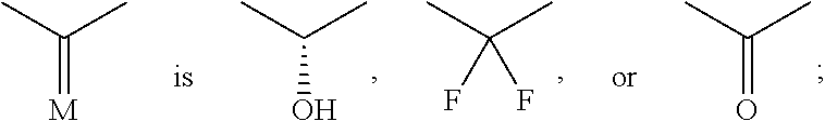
CC(C)O.CC(C)(F)F.CC(C)=O.CC(C)=[M]
